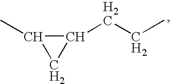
C(CC)C1C(C)C1
